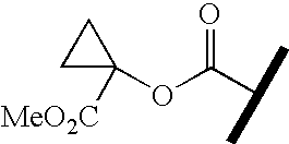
C1(OC(C(C)C)=O)([MeO2C])CC1
